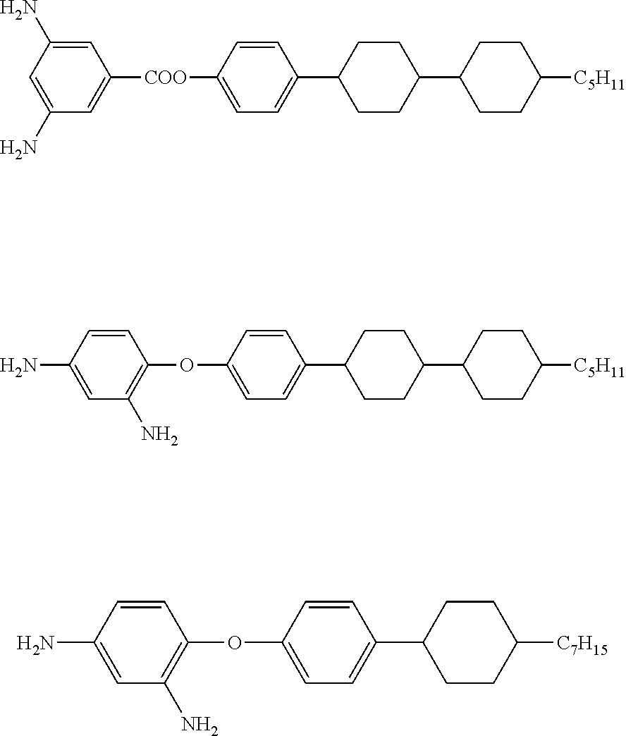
C1=C(N)C=C([COO]C2=CC=C(C3CCC(C4CCC([C5H11])CC4)CC3)C=C2)C=C1N.O(C1=CC=C(C2CCC(C3CCC([C5H11])CC3)CC2)C=C1)C1=C(N)C=C(N)C=C1.O(C1=CC=C(C2CCC([C7H15])CC2)C=C1)C1=C(N)C=C(N)C=C1
